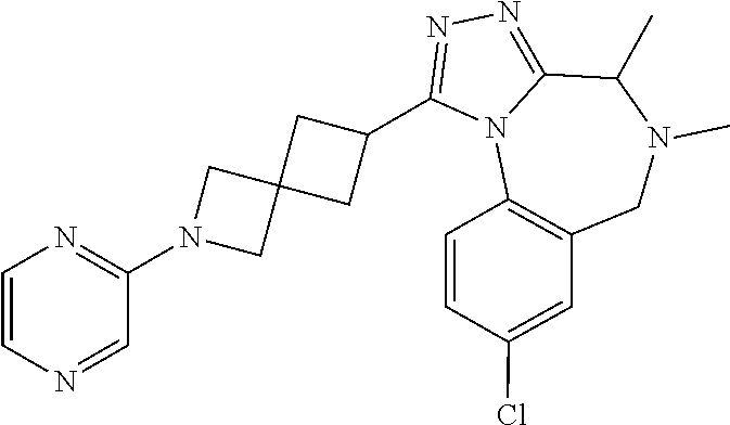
C1=CN=CC(N2CC3(C2)CC(C2=NN=C4N2C2=C(CN(C)C4C)C=C(Cl)C=C2)C3)=N1
